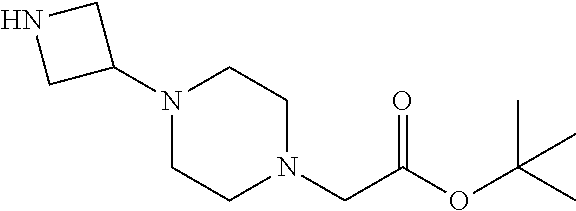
N1(C2CNC2)CCN(CC(OC(C)(C)C)=O)CC1
